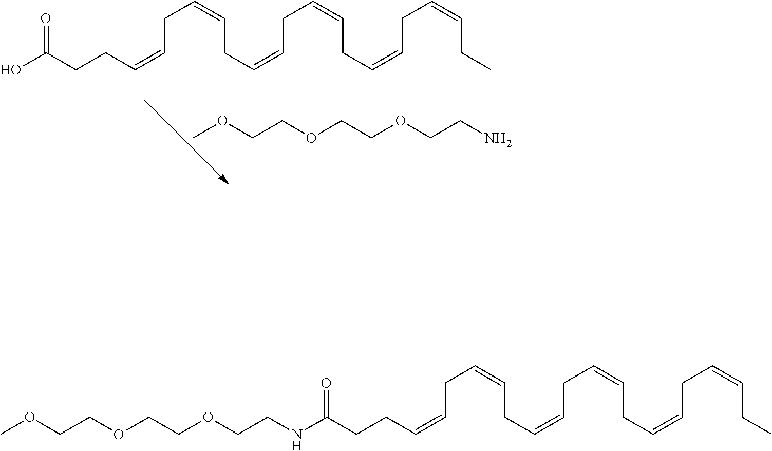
C(C=CCC=CCC=CCC=CCC=CCC)C=CCCC(O)=O.NCCOCCOCCOC.C(C=CCC=CCC=CCC=CCC=CCC)C=CCCC(NCCOCCOCCOC)=O
